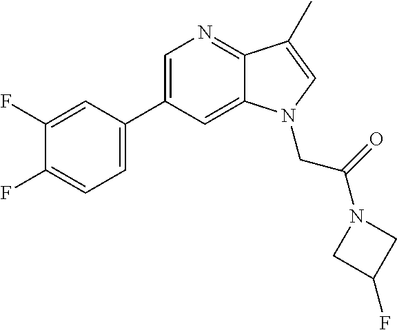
C1=C(C2=CC=C(F)C(F)=C2)C=C2C(=N1)C(C)=CN2CC(N1CC(F)C1)=O
